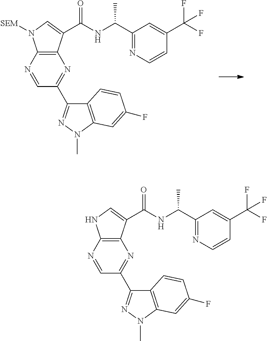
C1=NC2=C(N=C1C1=NN(C)C3=C1C=CC(F)=C3)C(C(NC(C1=NC=CC(C(F)(F)F)=C1)C)=O)=CN2[SEM].C1=NC2=C(N=C1C1=NN(C)C3=C1C=CC(F)=C3)C(C(NC(C1=NC=CC(C(F)(F)F)=C1)C)=O)=CN2
